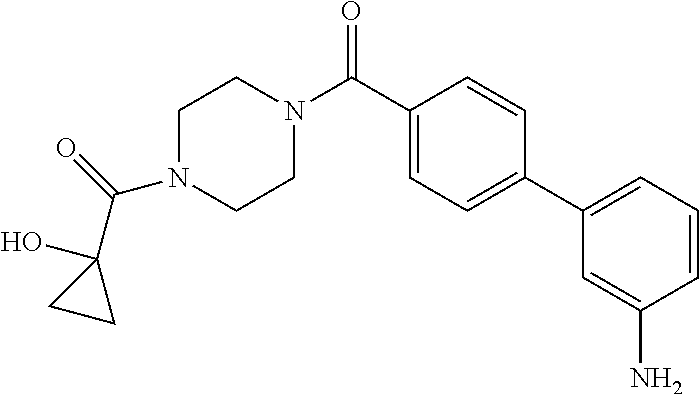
C1(C(N2CCN(C(C3(O)CC3)=O)CC2)=O)=CC=C(C2=CC=CC(N)=C2)C=C1
